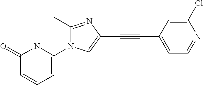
C1(=O)C=CC=C(N2C(C)=NC(C#CC3=CC=NC(Cl)=C3)=C2)N1C
